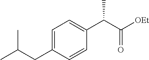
C(CC1=CC=C(C(C(=O)[OEt])C)C=C1)(C)C
